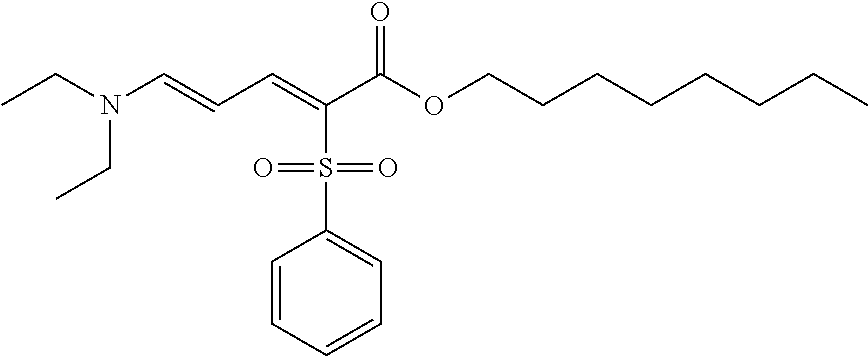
CCN(C=CC=C(C(OCCCCCCCC)=O)S(C1=CC=CC=C1)(=O)=O)CC
